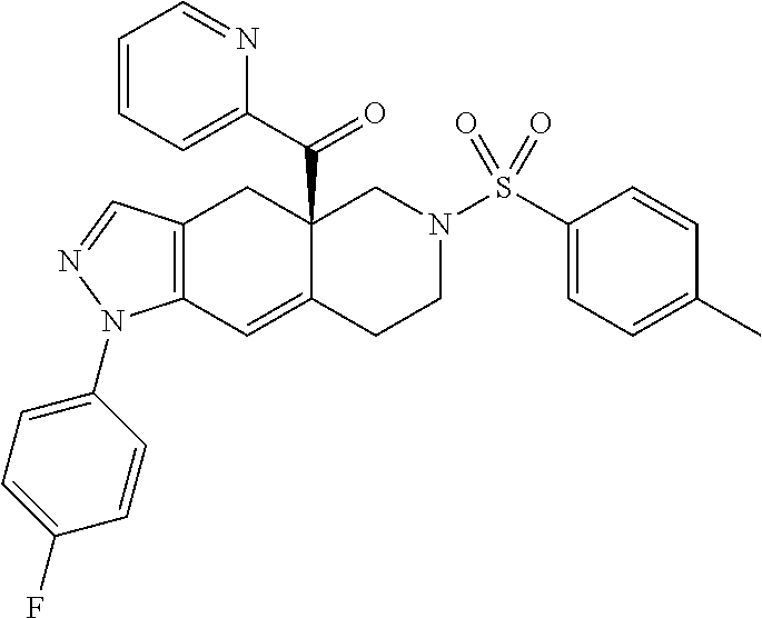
C12=C(C=NN1C1=CC=C(F)C=C1)CC1(C(C3=CC=CC=N3)=O)C(=C2)CCN(S(C2=CC=C(C)C=C2)(=O)=O)C1
